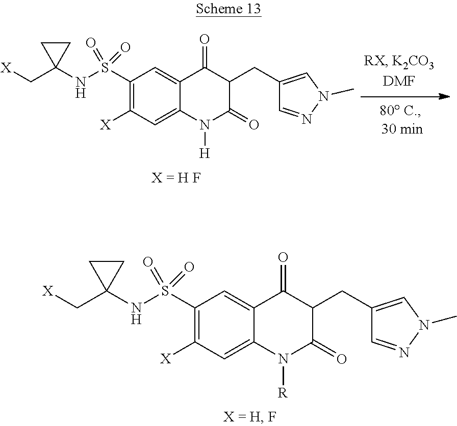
C1(S(NC2(C[X])CC2)(=O)=O)=C([X])C=C2C(=C1)C(=O)C(CC1=CN(C)N=C1)C(=O)N2[R].C1(S(NC2(C[X])CC2)(=O)=O)=C([X])C=C2C(=C1)C(=O)C(CC1=CN(C)N=C1)C(=O)N2[H]
